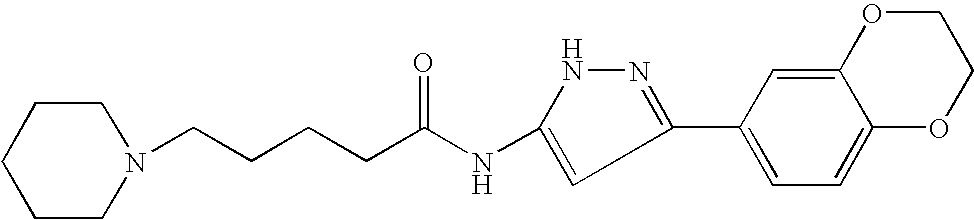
C(CCCC(NC1=CC(C2=CC=C3C(=C2)OCCO3)=NN1)=O)N1CCCCC1
